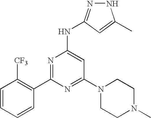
N(C1=CC(N2CCN(C)CC2)=NC(C2=C([CF3])C=CC=C2)=N1)C1=NNC(C)=C1
